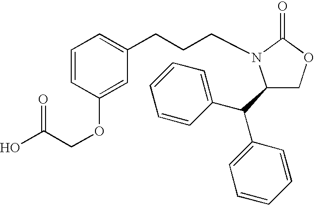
C(CN1C(C(C2=CC=CC=C2)C2=CC=CC=C2)COC1=O)CC1=CC=CC(OCC(O)=O)=C1
